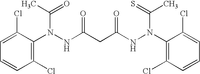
C1(N(NC(CC(NN(C2=C(Cl)C=CC=C2Cl)C(=S)C)=O)=O)C(C)=O)=C(Cl)C=CC=C1Cl
